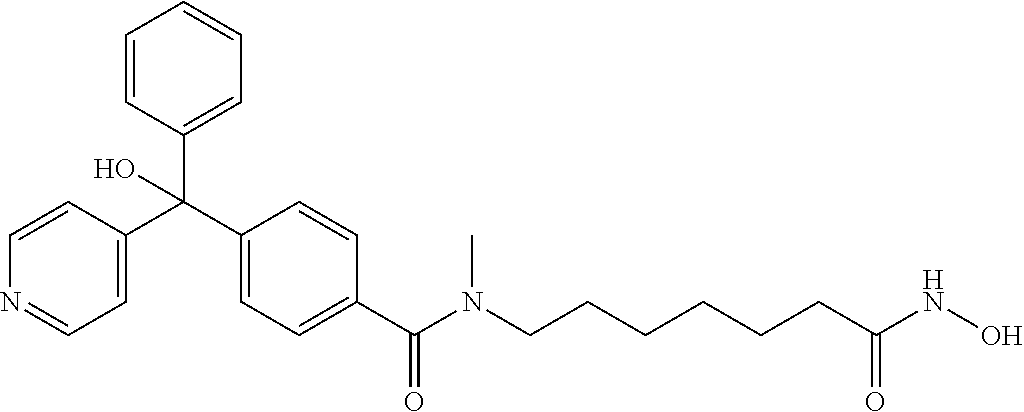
N1=CC=C(C(C2=CC=C(C(N(CCCCCCC(NO)=O)C)=O)C=C2)(C2=CC=CC=C2)O)C=C1
